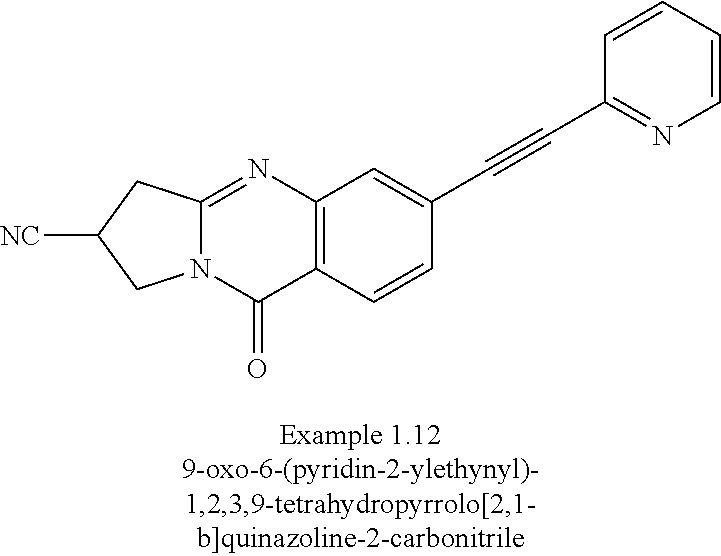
N12C(=NC3=C(C1=O)C=CC(C#CC1=NC=CC=C1)=C3)CC([NC])C2
